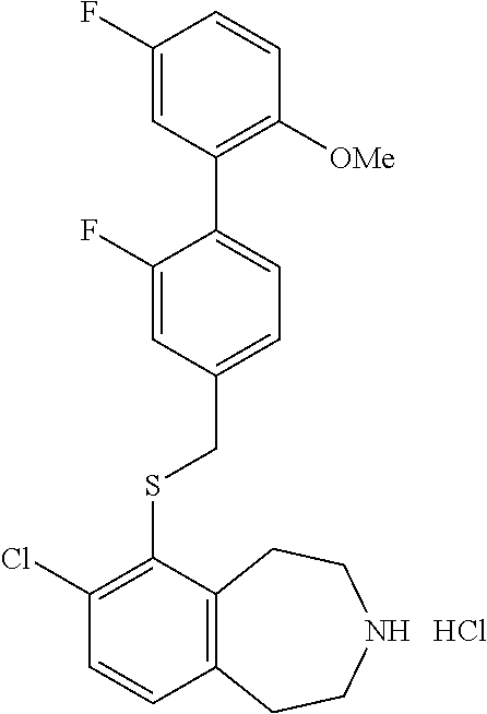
C1(Cl)=C(SCC2=CC=C(C3=C([OMe])C=CC(F)=C3)C(F)=C2)C2=C(C=C1)CCNCC2.Cl
